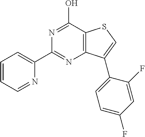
N1=C(O)C2=C(N=C1C1=CC=CC=N1)C(C1=CC=C(F)C=C1F)=CS2
